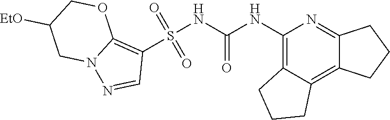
S(NC(NC1=C2C(=C3C(=N1)CCC3)CCC2)=O)(C1=C2N(N=C1)CC([EtO])CO2)(=O)=O
